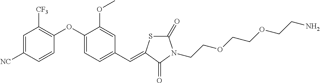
C1=C([NC])C=CC(OC2=CC=C(C=C3SC(=O)N(CCOCCOCCN)C3=O)C=C2OC)=C1[CF3]
